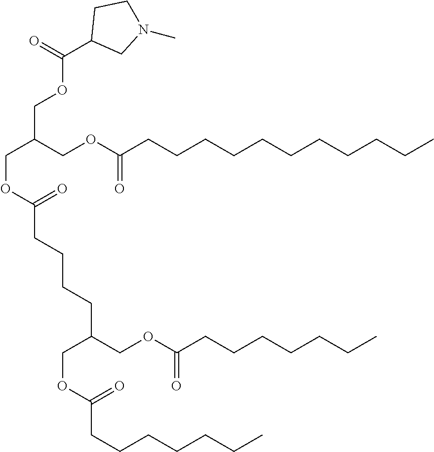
C(C(COC(CCCCCCCCCCC)=O)COC(=O)C1CN(C)CC1)OC(CCCCC(COC(=O)CCCCCCC)COC(CCCCCCC)=O)=O
